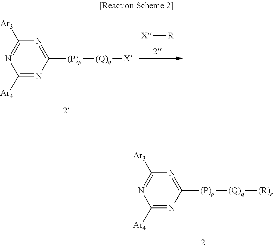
N1=C([(P)p][(Q)q][(R)r])N=C([Ar4])N=C1[Ar3].N1=C([(P)p][(Q)q][X])N=C([Ar4])N=C1[Ar3].[X][R]
